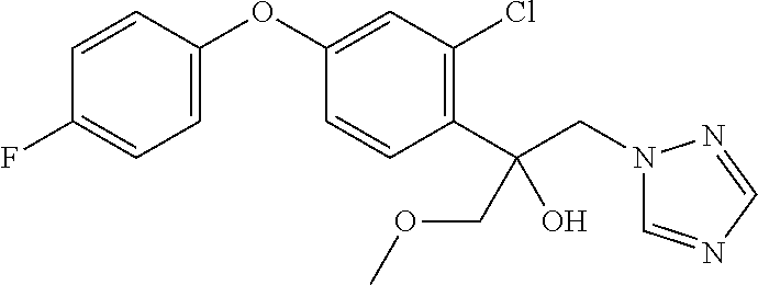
C1=C(OC2=CC(Cl)=C(C(CN3C=NC=N3)(COC)O)C=C2)C=CC(F)=C1
